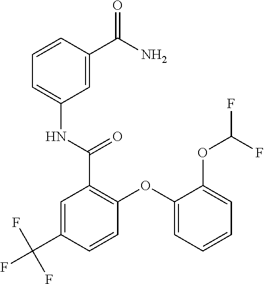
C1=CC(C(=O)N)=CC(NC(=O)C2=C(OC3=CC=CC=C3OC(F)F)C=CC(C(F)(F)F)=C2)=C1
